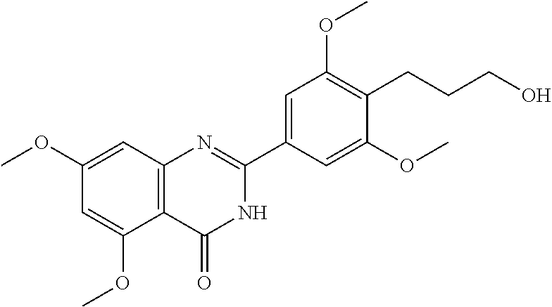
C12=C(C=C(OC)C=C1OC)N=C(C1=CC(OC)=C(CCCO)C(OC)=C1)NC2=O
